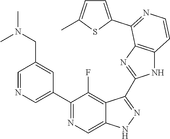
C1=NC=C(C2=NC=C3C(=C2F)C(C2=NC4=C(N2)C=CN=C4C2=CC=C(C)S2)=NN3)C=C1CN(C)C
